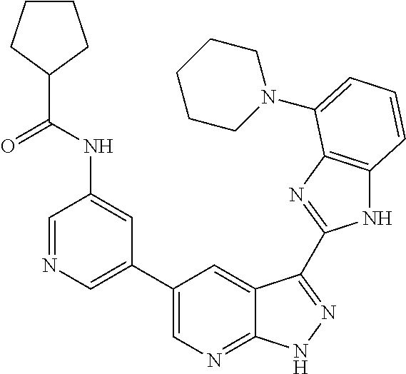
C1(C2=CN=CC(NC(C3CCCC3)=O)=C2)=CN=C2C(=C1)C(C1=NC3=C(N1)C=CC=C3N1CCCCC1)=NN2
